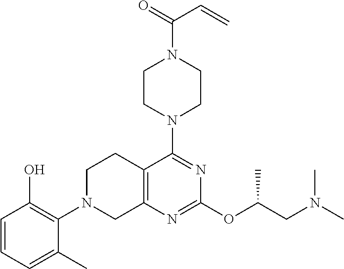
C1(N2CC3=C(CC2)C(N2CCN(C(=O)C=C)CC2)=NC(OC(CN(C)C)C)=N3)=C(O)C=CC=C1C
